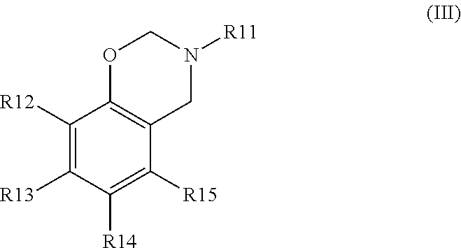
C1([R12])=C([R13])C([R14])=C([R15])C2=C1OCN([R11])C2
